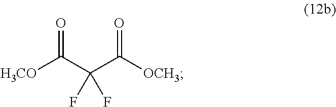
C(C(F)(C(=O)[OCH3])F)(=O)[H3CO]
